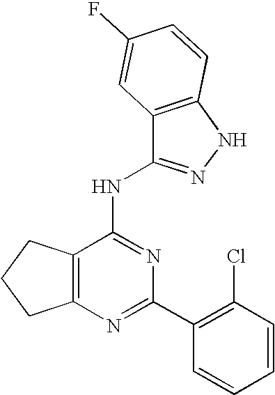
C12=C(N=C(C3=C(Cl)C=CC=C3)N=C1NC1=NNC3=C1C=C(F)C=C3)CCC2
